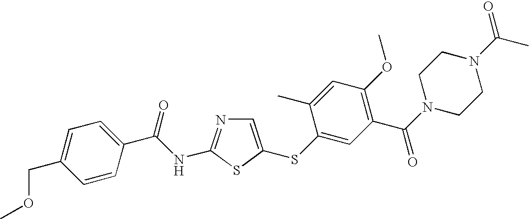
C1=C(SC2=CC(C(N3CCN(C(C)=O)CC3)=O)=C(OC)C=C2C)SC(NC(C2=CC=C(COC)C=C2)=O)=N1
